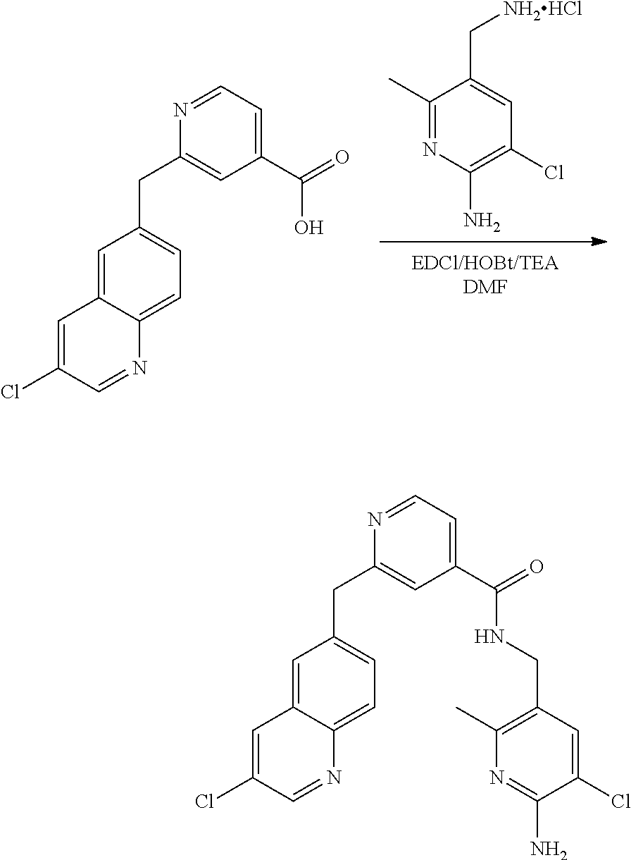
[NH2HCl]CC1=CC(Cl)=C(N)N=C1C.C1(Cl)=CC2=CC(CC3=CC(C(=O)O)=CC=N3)=CC=C2N=C1.C1(Cl)=CC2=CC(CC3=CC(C(=O)NCC4=C(C)N=C(N)C(Cl)=C4)=CC=N3)=CC=C2N=C1
